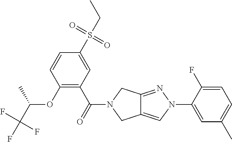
C1(C)=CC=C(F)C(N2C=C3C(=N2)CN(C(=O)C2=C(OC(C)C(F)(F)F)C=CC(S(CC)(=O)=O)=C2)C3)=C1
